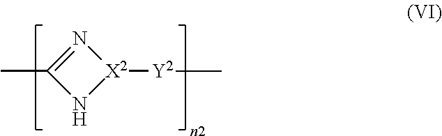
N1=C(C)N[X2]1[Y2]C
